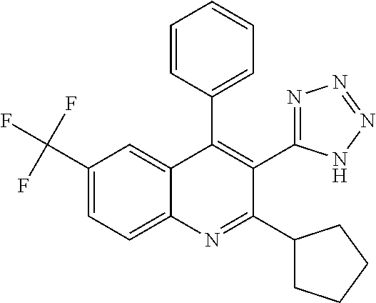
C1(C(F)(F)F)=CC=C2C(=C1)C(C1=CC=CC=C1)=C(C1=NN=NN1)C(C1CCCC1)=N2
